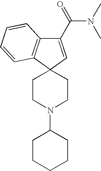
C1(C(=O)N(C)C)=CC2(C3=C1C=CC=C3)CCN(C1CCCCC1)CC2
